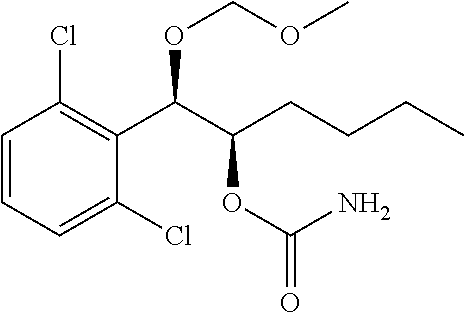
C1=CC=C(Cl)C(C(C(CCCC)OC(=O)N)OCOC)=C1Cl
